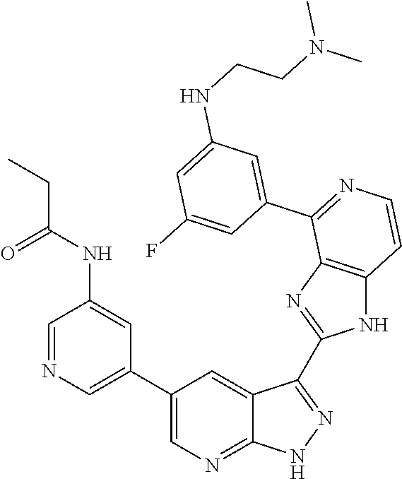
C1=NC=C(C2=CN=C3C(=C2)C(C2=NC4=C(N2)C=CN=C4C2=CC(NCCN(C)C)=CC(F)=C2)=NN3)C=C1NC(CC)=O
